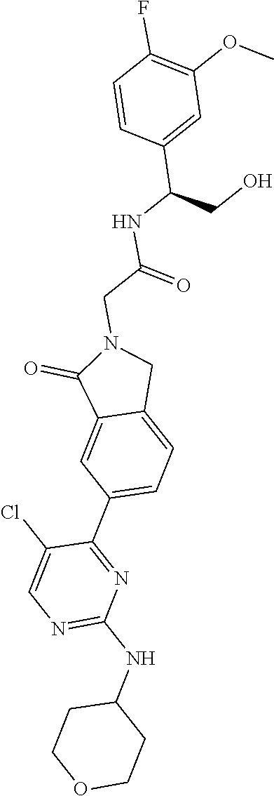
N1=C(NC2CCOCC2)N=C(C2=CC=C3C(=C2)C(=O)N(CC(=O)NC(CO)C2=CC(OC)=C(F)C=C2)C3)C(Cl)=C1
